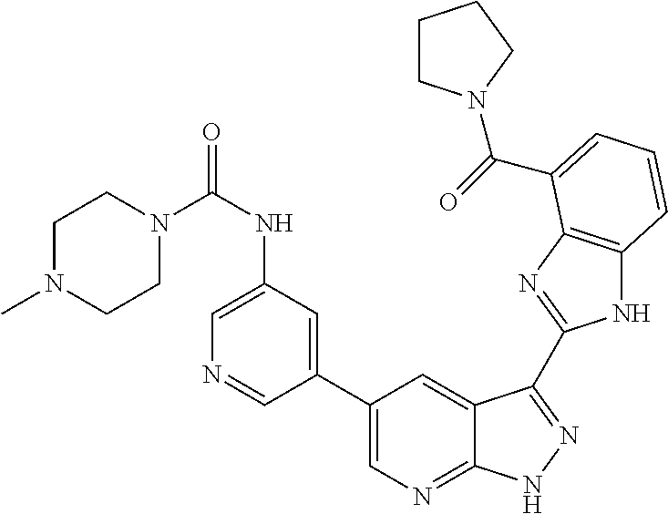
C1(C2=CN=C3C(=C2)C(C2=NC4=C(N2)C=CC=C4C(=O)N2CCCC2)=NN3)=CC(NC(N2CCN(C)CC2)=O)=CN=C1
